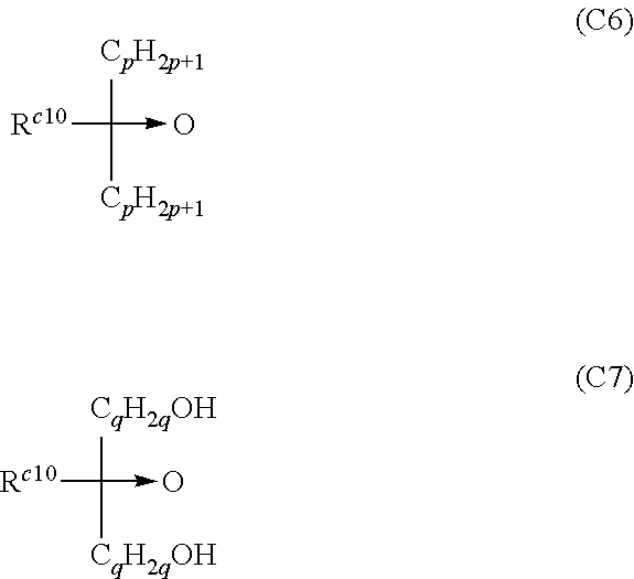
[CpH2p+1]C([CpH2p+1])([Rc10])->O.[CqH2qOH]C([CqH2qOH])([Rc10])->O
